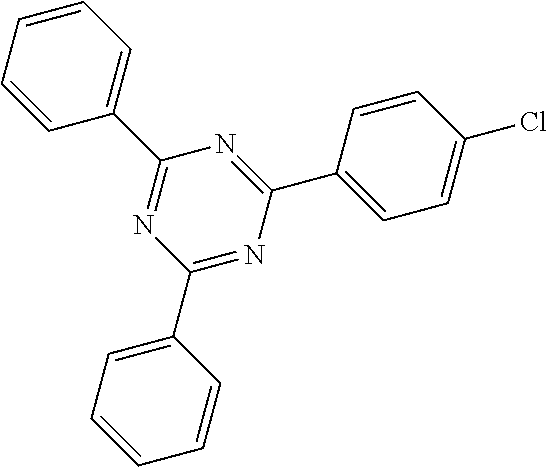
N1=C(C2=CC=C(Cl)C=C2)N=C(C2=CC=CC=C2)N=C1C1=CC=CC=C1
